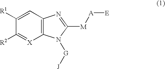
C1([R2])=[X]C2=C(C=C1[R1])N=C([M][A][E])N2[G][J]
